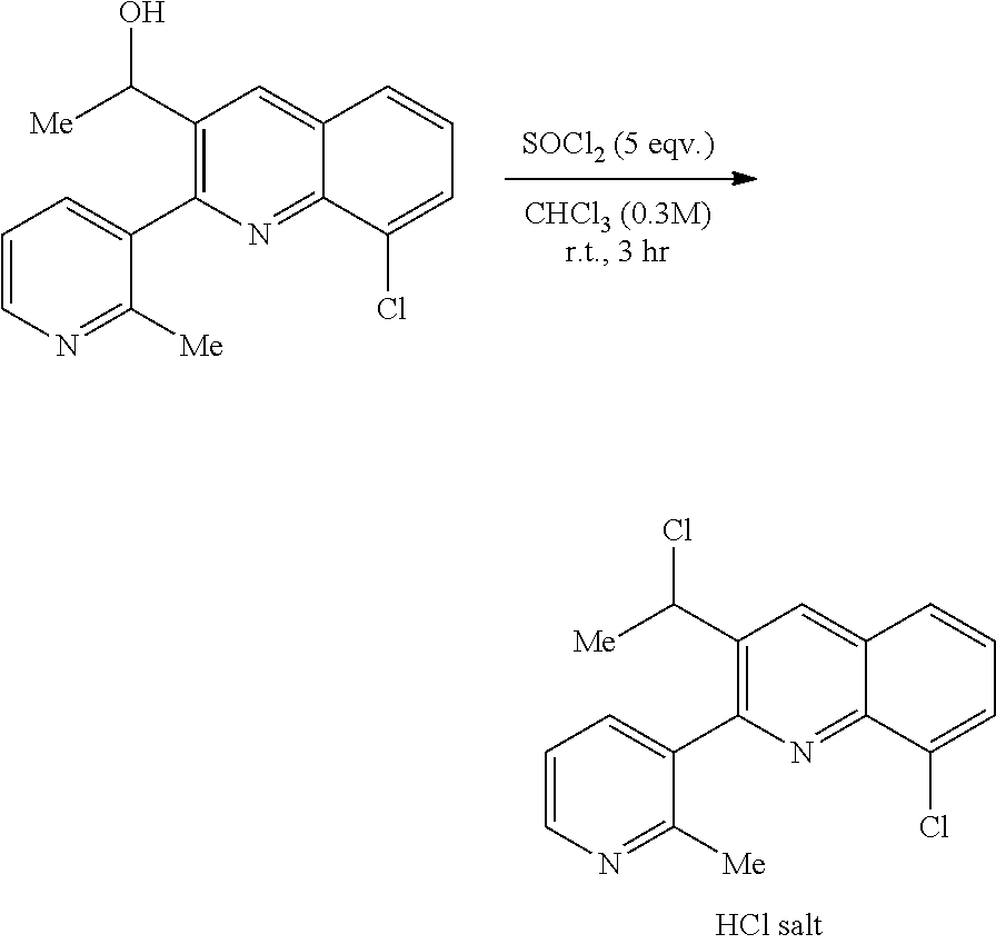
C12=NC(C3=CC=CN=C3[Me])=C(C([Me])Cl)C=C1C=CC=C2Cl.C12=NC(C3=CC=CN=C3[Me])=C(C([Me])O)C=C1C=CC=C2Cl
